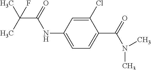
C1(Cl)=CC(NC(C(C)(F)C)=O)=CC=C1C(N(C)C)=O
